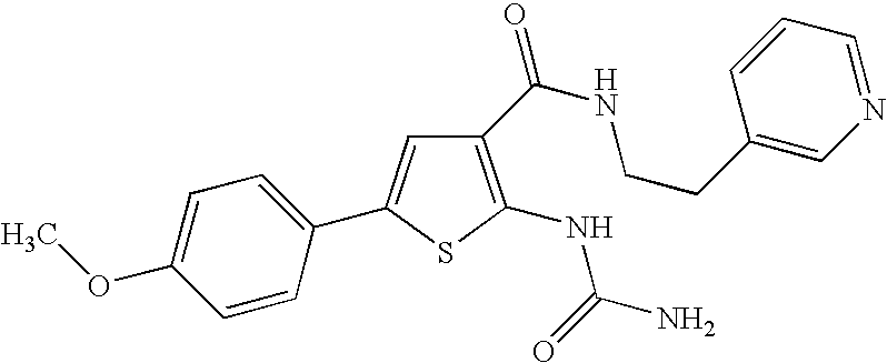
C1=C(OC)C=CC(C2=CC(C(=O)NCCC3=CN=CC=C3)=C(NC(=O)N)S2)=C1
